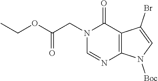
N1(CC(OCC)=O)C=NC2=C(C1=O)C(Br)=CN2[Boc]
